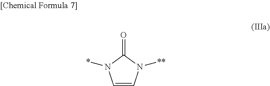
C1=CN([**])C(=O)N1*
